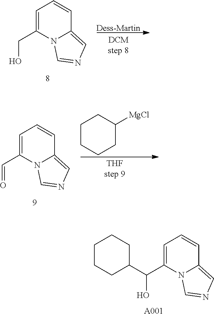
C1=C(CO)N2C(=CN=C2)C=C1.[Dess-Martin].C1=C(C=O)N2C(=CN=C2)C=C1.C1CCCC([MgCl])C1.C1=C(C(O)C2CCCCC2)N2C(=CN=C2)C=C1.[A001]
